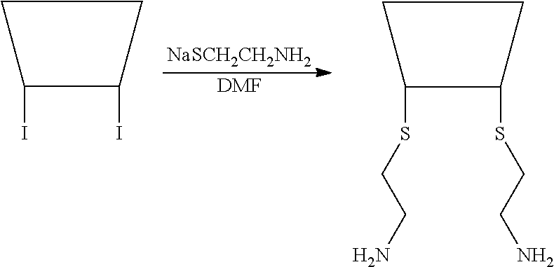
[NaSCH2CH2NH2].[DMF].C1C(I)C(I)C1.C1C(SCCN)C(SCCN)C1
